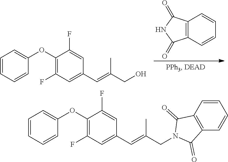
C12=C(C=CC=C1)C(=O)NC2=O.C1=CC=CC(OC2=C(F)C=C(C=C(CO)C)C=C2F)=C1.C1=CC=CC(OC2=C(F)C=C(C=C(CN3C(=O)C4=C(C=CC=C4)C3=O)C)C=C2F)=C1
